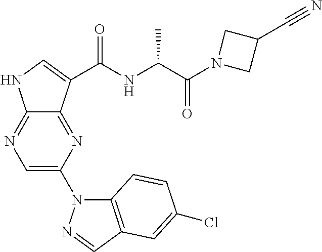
C12=NC(N3C4=C(C=N3)C=C(Cl)C=C4)=CN=C1NC=C2C(NC(C(N1CC(C#N)C1)=O)C)=O
